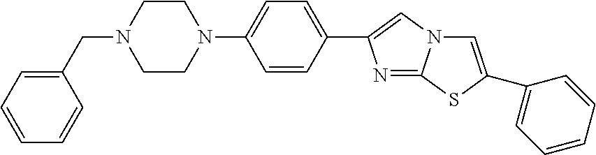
C1(CN2CCN(C3=CC=C(C4=CN5C(=N4)SC(C4=CC=CC=C4)=C5)C=C3)CC2)=CC=CC=C1
